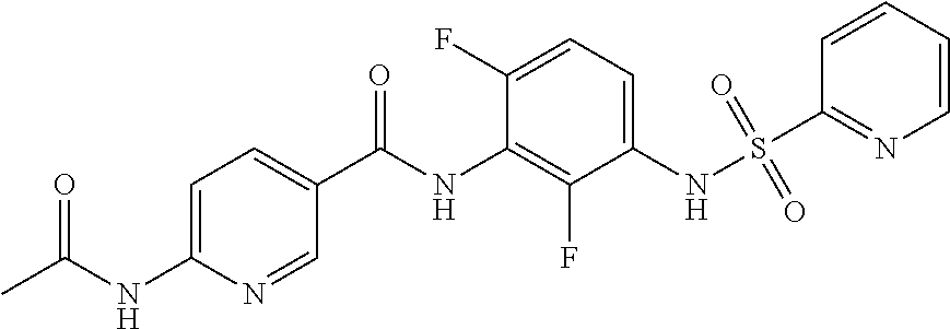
C1=C(NC(C)=O)N=CC(C(NC2=C(F)C(NS(C3=NC=CC=C3)(=O)=O)=CC=C2F)=O)=C1
